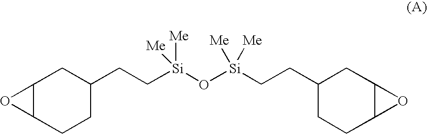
C12C(CCC(CC[Si](O[Si](CCC3CCC4C(C3)O4)([Me])[Me])([Me])[Me])C1)O2
